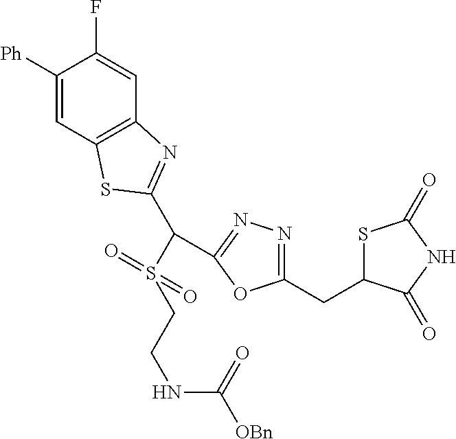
C1([Ph])=CC2=C(C=C1F)N=C(C(S(=O)(=O)CCNC([OBn])=O)C1=NN=C(CC3SC(=O)NC3=O)O1)S2
